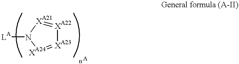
[XA22]1=[XA21]N([LA])[XA24]=[XA23]1
